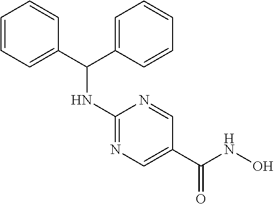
C1(C(NO)=O)=CN=C(NC(C2=CC=CC=C2)C2=CC=CC=C2)N=C1
